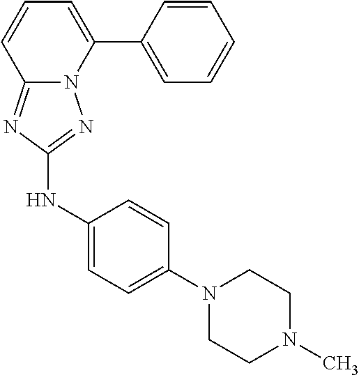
C1=CC(C2=CC=CC3=NC(NC4=CC=C(N5CCN(C)CC5)C=C4)=NN23)=CC=C1
